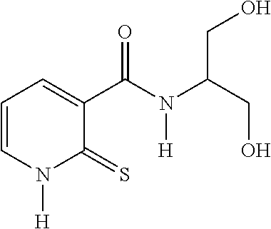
C1=CN([H])C(=S)C(C(N([H])C(CO)CO)=O)=C1
